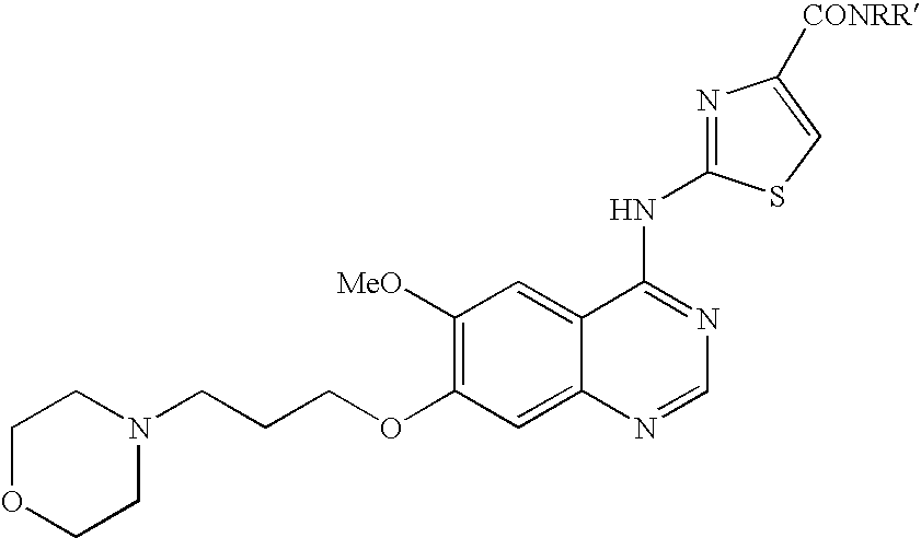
C1OCCN(CCCOC2=C([MeO])C=C3C(=C2)N=CN=C3NC2=NC([CONRR])=CS2)C1
